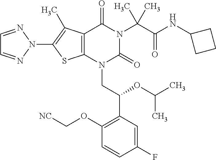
C1=NN(C2=C(C)C3=C(S2)N(CC(C2=C(OC[NC])C=CC(F)=C2)OC(C)C)C(=O)N(C(C(=O)NC2CCC2)(C)C)C3=O)N=C1
